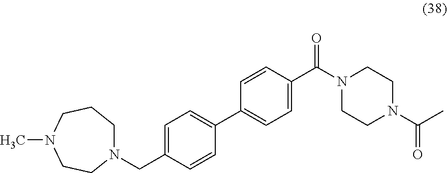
N1(CC2=CC=C(C3=CC=C(C(N4CCN(C(C)=O)CC4)=O)C=C3)C=C2)CCCN(C)CC1
